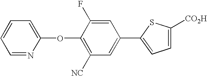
C1(OC2=CC=CC=N2)=C([NC])C=C(C2=CC=C([CO2H])S2)C=C1F
